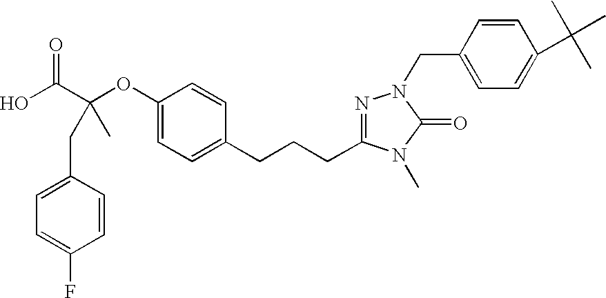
C1(CC(C(O)=O)(OC2=CC=C(CCCC3=NN(CC4=CC=C(C(C)(C)C)C=C4)C(=O)N3C)C=C2)C)=CC=C(F)C=C1
